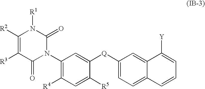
C1(N2C(=O)N([R1])C([R2])=C([R3])C2=O)=C([R4])C=C([R5])C([Q]C2=CC=C3C(=C2)C([Y])=CC=C3)=C1
